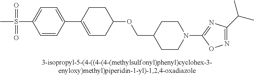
S(C1=CC=C(C2=CCC(OCC3CCN(C4=NC(C(C)C)=NO4)CC3)CC2)C=C1)(=O)(=O)C
